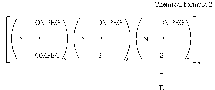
CN=P(N=P(N=P(C)(S[L][D])[OMPEG])(S)[OMPEG])([OMPEG])[OMPEG]
